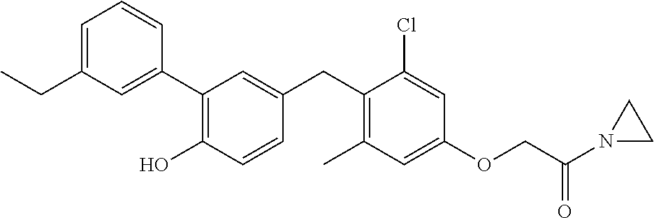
C1(C2=C(O)C=CC(CC3=C(C)C=C(OCC(=O)N4CC4)C=C3Cl)=C2)=CC(CC)=CC=C1
